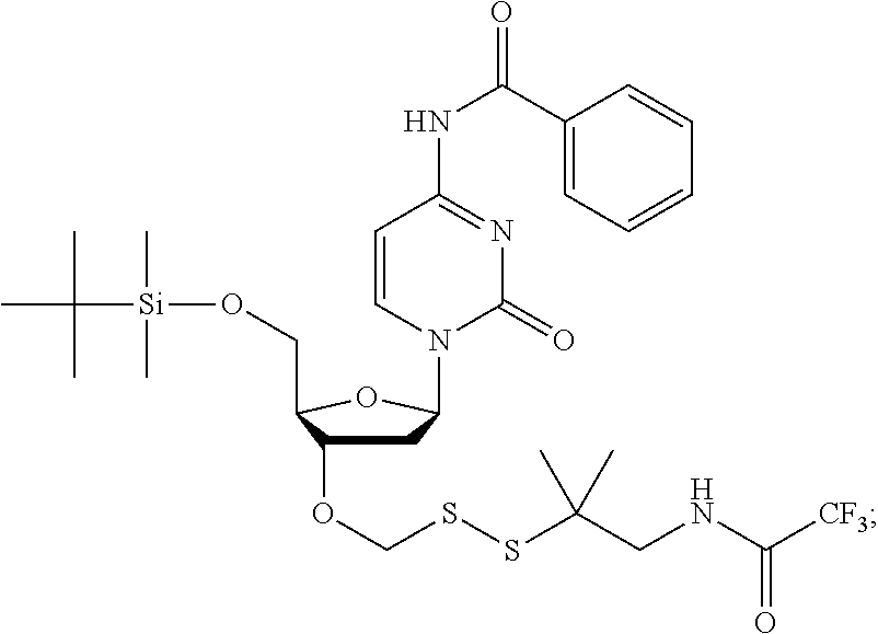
C1C(OCSSC(CNC([CF3])=O)(C)C)C(CO[Si](C(C)(C)C)(C)C)OC1N1C=CC(NC(C2=CC=CC=C2)=O)=NC1=O
